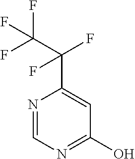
N1=CN=C(O)C=C1C(C(F)(F)F)(F)F
